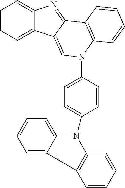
C1=CC=C2C(=C1)N=C1C2=CN(C2=CC=C(N3C4=CC=CC=C4C4=C3C=CC=C4)C=C2)C2=C1C=CC=C2
